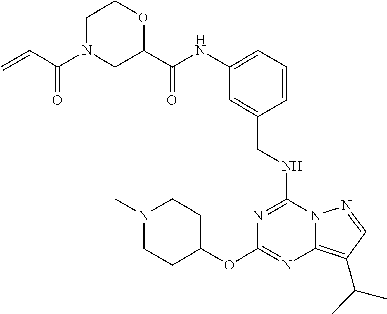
C1(OC2=NC3=C(C(C)C)C=NN3C(NCC3=CC(NC(C4OCCN(C(C=C)=O)C4)=O)=CC=C3)=N2)CCN(C)CC1
